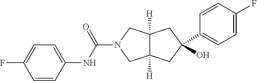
C12([H])C([H])(CN(C(NC3=CC=C(F)C=C3)=O)C1)CC(O)(C1=CC=C(F)C=C1)C2
